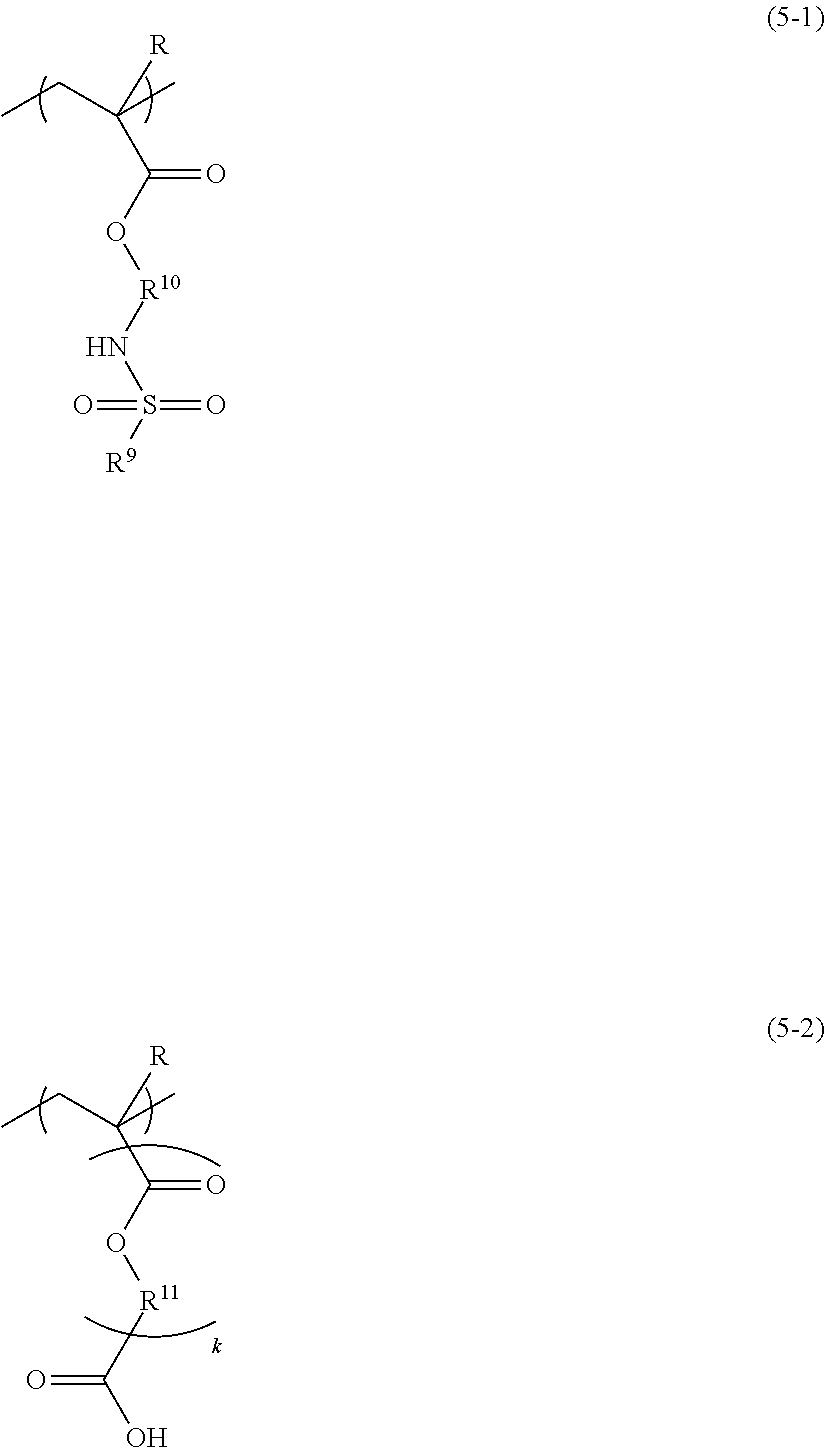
CCC(C)([R])C(O[R10]NS([R9])(=O)=O)=O.CCC(C)([R])C(O[R11]C(O)=O)=O
